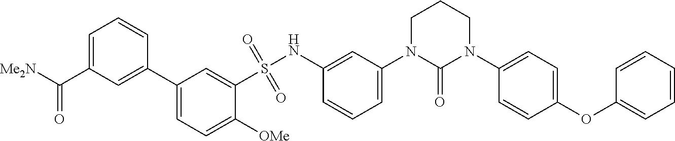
C1=C(C([Me2N])=O)C=C(C2=CC=C([OMe])C(S(NC3=CC(N4C(=O)N(C5=CC=C(OC6=CC=CC=C6)C=C5)CCC4)=CC=C3)(=O)=O)=C2)C=C1
